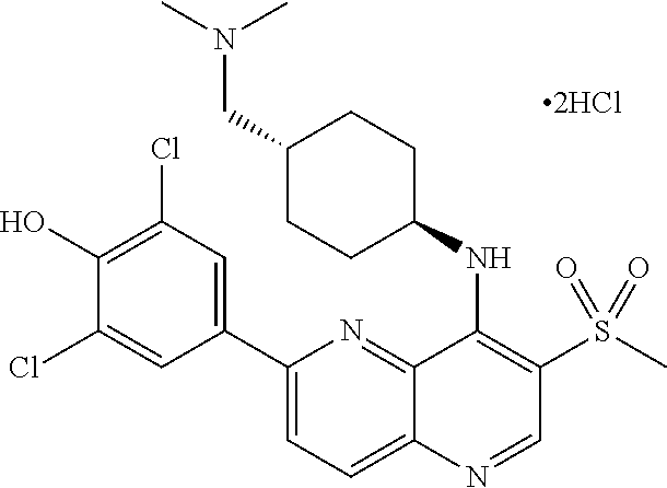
C1(C2=CC(Cl)=C(O)C(Cl)=C2)=CC=C2C(=N1)C(NC1CCC(CN(C)C)CC1)=C(S(C)(=O)=O)C=N2
